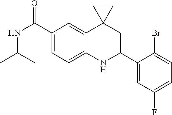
C1(C(NC(C)C)=O)=CC=C2C(=C1)C1(CC(C3=CC(F)=CC=C3Br)N2)CC1
